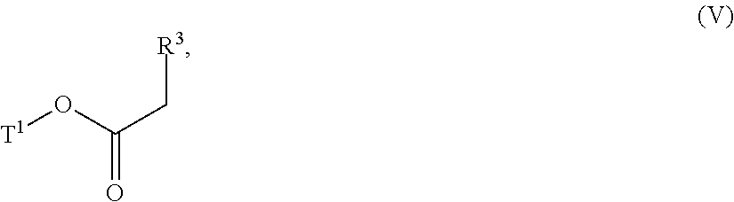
[T1]OC(C[R3])=O
